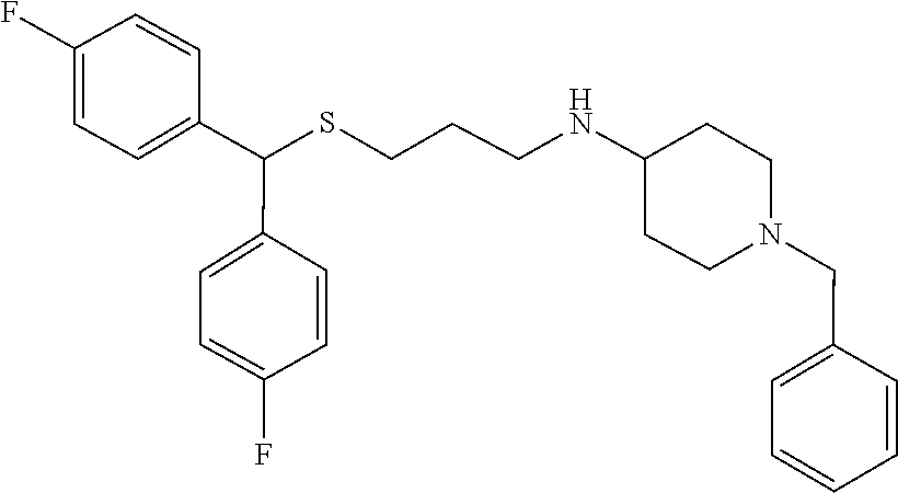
S(CCCNC1CCN(CC2=CC=CC=C2)CC1)C(C1=CC=C(F)C=C1)C1=CC=C(F)C=C1
